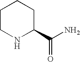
C1CNC(C(N)=O)CC1
